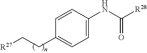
C(CC1=CC=C(NC(=O)[R28])C=C1)[R27]
